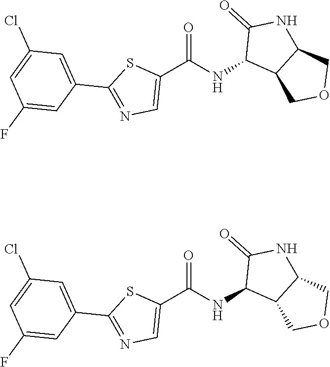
C1(C(NC2C3C(NC2=O)COC3)=O)=CN=C(C2=CC(Cl)=CC(F)=C2)S1.C1(C(NC2C3C(NC2=O)COC3)=O)=CN=C(C2=CC(Cl)=CC(F)=C2)S1
